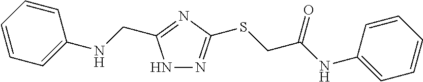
N1N=C(SCC(NC2=CC=CC=C2)=O)N=C1CNC1=CC=CC=C1
